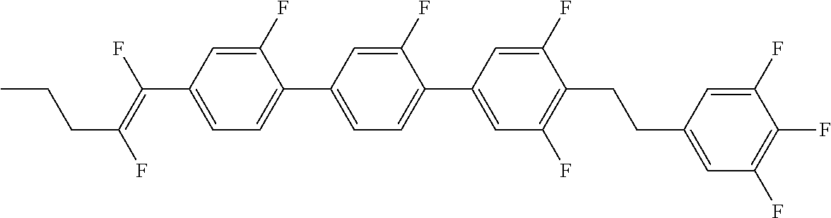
C1(F)=CC(C(=C(F)CCC)F)=CC=C1C1=CC=C(C2=CC(F)=C(CCC3=CC(F)=C(F)C(F)=C3)C(F)=C2)C(F)=C1
